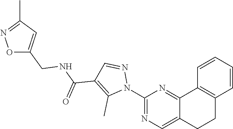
O1C(CNC(C2=C(C)N(C3=NC=C4C(=N3)C3=C(CC4)C=CC=C3)N=C2)=O)=CC(C)=N1
